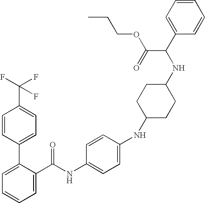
C1=C(C(NC2=CC=C(NC3CCC(NC(C4=CC=CC=C4)C(=O)OCCC)CC3)C=C2)=O)C(C2=CC=C(C(F)(F)F)C=C2)=CC=C1
